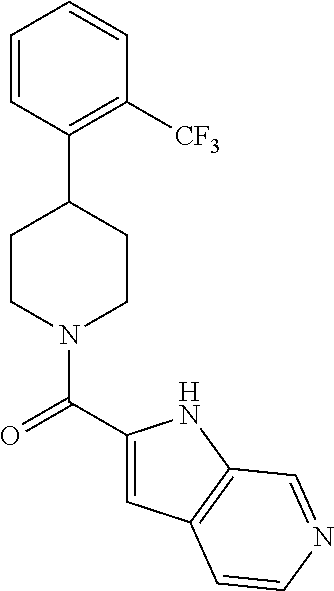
C1CN(C(=O)C2=CC3=C(N2)C=NC=C3)CCC1C1=C([CF3])C=CC=C1
